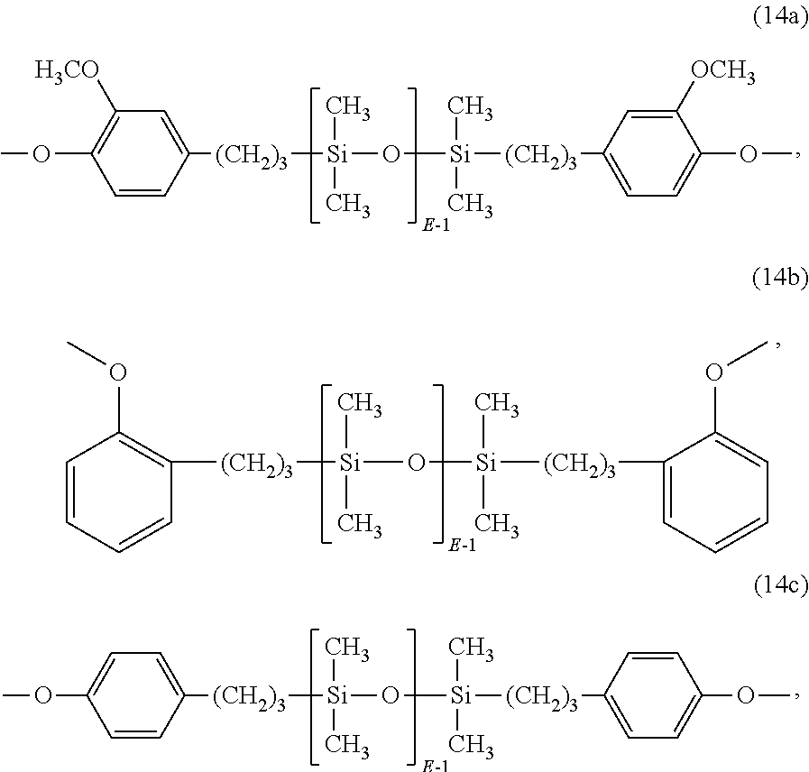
C1=CC([(CH2)3][Si](C)(C)O[Si](C)(C)[(CH2)3]C2=CC=C(OC)C([OCH3])=C2)=CC([H3CO])=C1OC.[(CH2)3]([Si](C)(C)O[Si](C)(C)[(CH2)3]C1=CC=CC=C1OC)C1=C(OC)C=CC=C1.C1=CC([(CH2)3][Si](C)(C)O[Si](C)(C)[(CH2)3]C2=CC=C(OC)C=C2)=CC=C1OC
